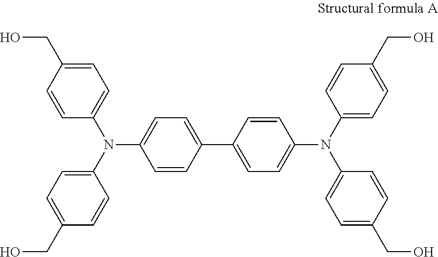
C1=CC(CO)=CC=C1N(C1=CC=C(C2=CC=C(N(C3=CC=C(CO)C=C3)C3=CC=C(CO)C=C3)C=C2)C=C1)C1=CC=C(CO)C=C1
